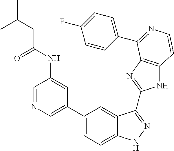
C1(C2=CN=CC(NC(=O)CC(C)C)=C2)=CC=C2C(=C1)C(C1=NC3=C(N1)C=CN=C3C1=CC=C(F)C=C1)=NN2
